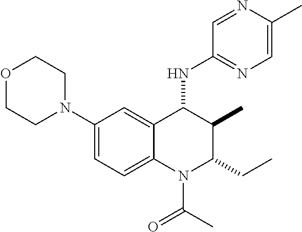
C1(N2CCOCC2)=CC=C2C(=C1)C(NC1=NC=C(C)N=C1)C(C)C(CC)N2C(C)=O
